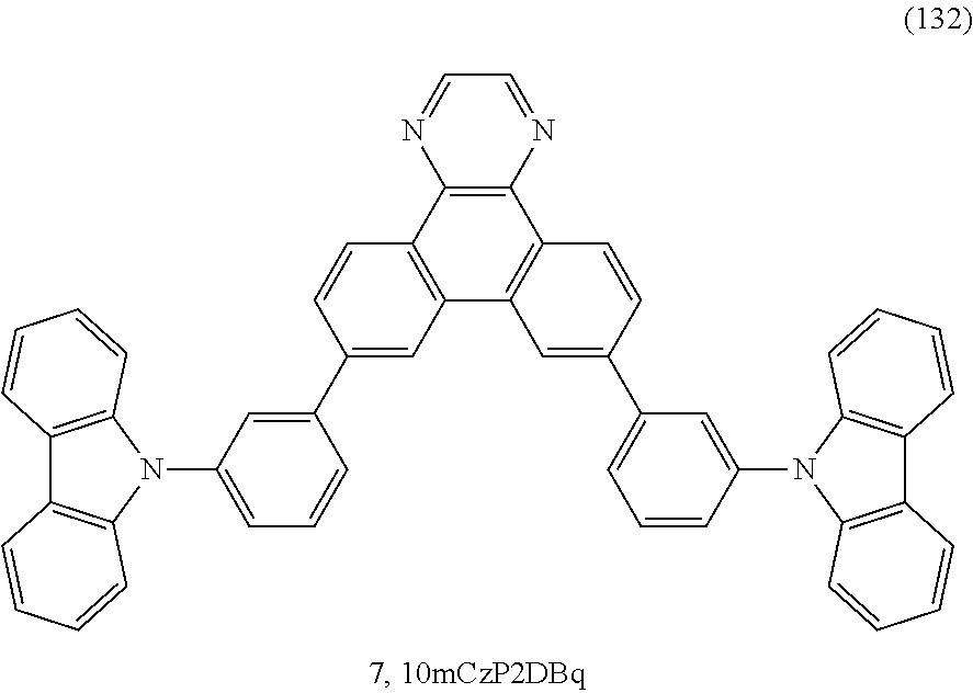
C1(C2=CC(N3C4=C(C5=C3C=CC=C5)C=CC=C4)=CC=C2)=CC2=C(C=C1)C1=C(C3=C2C=C(C2=CC=CC(N4C5=C(C6=C4C=CC=C6)C=CC=C5)=C2)C=C3)N=CC=N1
